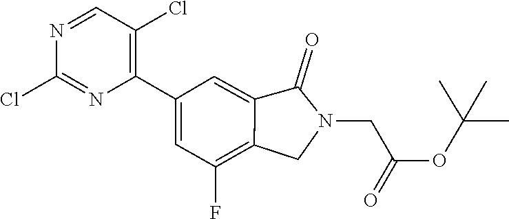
C12=C(F)C=C(C3=C(Cl)C=NC(Cl)=N3)C=C1C(=O)N(CC(OC(C)(C)C)=O)C2
